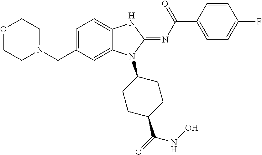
C1=C(CN2CCOCC2)C=C2C(=C1)NC(=NC(C1=CC=C(F)C=C1)=O)N2C1CCC(C(=O)NO)CC1
